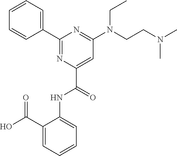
C1=C(NC(C2=CC(N(CCN(C)C)CC)=NC(C3=CC=CC=C3)=N2)=O)C(C(O)=O)=CC=C1
